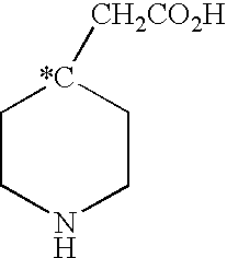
C1CNCC[*C]1[CH2CO2H]
